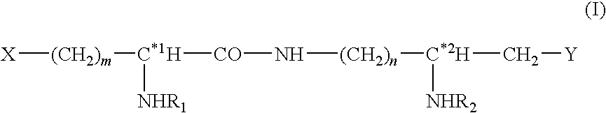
[X][(CH2)m][C*1H]([CO]N[(CH2)n][C*2H](C[Y])[NHR2])[NHR1]
